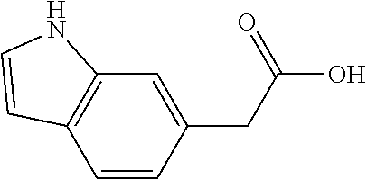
C1=CC(CC(O)=O)=CC2=C1C=CN2
